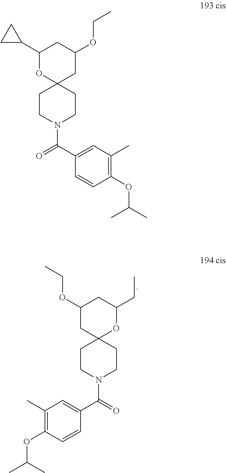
C1(CC)OC2(CC(OCC)C1)CCN(C(=O)C1=CC(C)=C(OC(C)C)C=C1)CC2.C1(C2CC2)OC2(CC(OCC)C1)CCN(C(=O)C1=CC(C)=C(OC(C)C)C=C1)CC2
